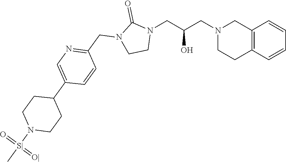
C12=C(C=CC=C1)CCN(CC(CN1C(=O)N(CC3=NC=C(C4CCN([S|](C)(=O)=[O|])CC4)C=C3)CC1)O)C2
